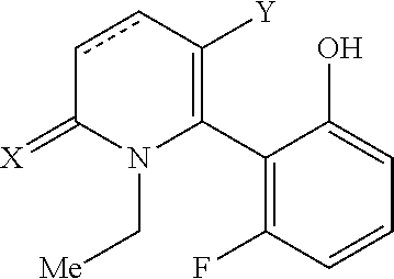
C1(C2=C([Y])ccC(=[X])N2C[Me])=C(F)C=CC=C1O
